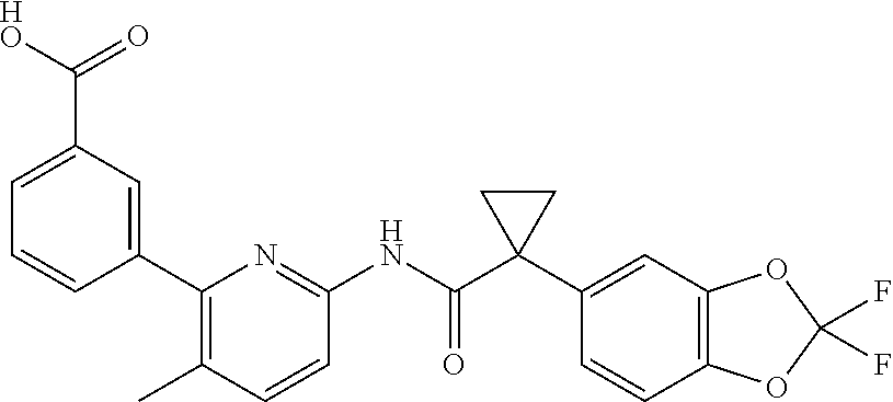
C1=C(C([HO])=O)C=C(C2=C(C)C=CC(NC(C3(C4=CC5=C(C=C4)OC(F)(F)O5)CC3)=O)=N2)C=C1
